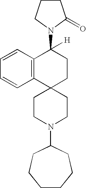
C12=C(C=CC=C1)C([H])(N1CCCC1=O)CCC21CCN(C2CCCCCC2)CC1
